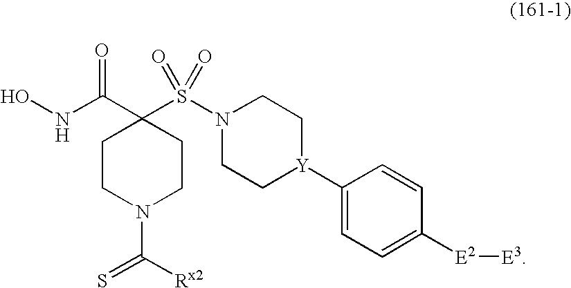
ONC(C1(S(N2CC[Y](C3=CC=C([E2][E3])C=C3)CC2)(=O)=O)CCN(C([Rx2])=S)CC1)=O
